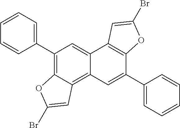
C1(C2=CC=CC=C2)=C2C(=C3C(=C1)C1=C(C(C4=CC=CC=C4)=C3)OC(Br)=C1)C=C(Br)O2
